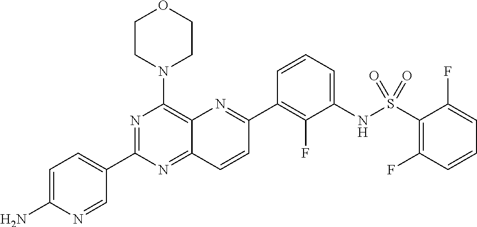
C12=NC(C3=CC=C(N)N=C3)=NC(N3CCOCC3)=C1N=C(C1=C(F)C(NS(C3=C(F)C=CC=C3F)(=O)=O)=CC=C1)C=C2
